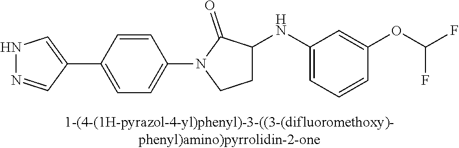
N1N=CC(C2=CC=C(N3C(=O)C(NC4=CC=CC(OC(F)F)=C4)CC3)C=C2)=C1
